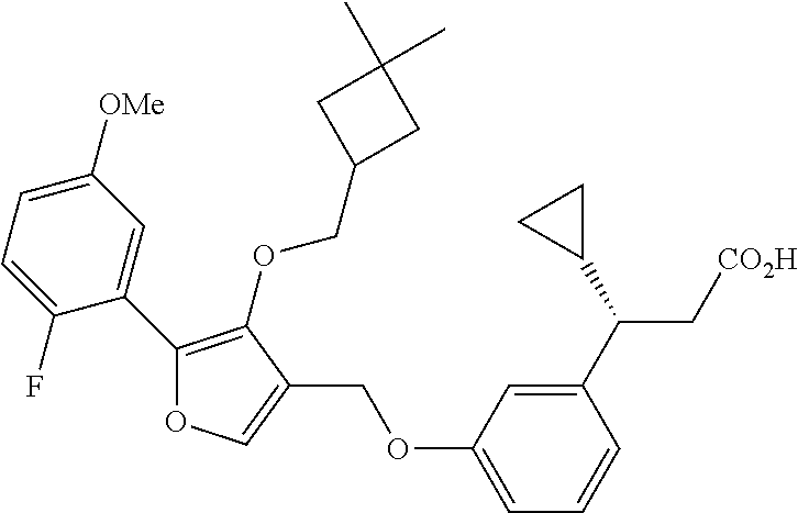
C1(C2=CC([OMe])=CC=C2F)=C(OCC2CC(C)(C)C2)C(COC2=CC=CC(C(C3CC3)C[CO2H])=C2)=CO1
